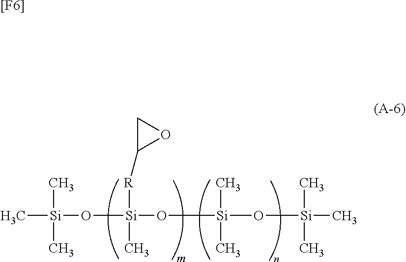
C[Si](C)(C)O[Si](O[Si](O[Si](C)(C)C)(C)C)(C)[R]C1CO1.[[F6]]
